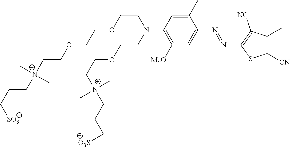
C1(C)=CC(N(CCOCC[N+](CCC[O3S])(C)C)CCOCCOCC[N+](CCC[SO3])(C)C)=C([MeO])C=C1N=NC1=C([NC])C(C)=C([CN])S1
